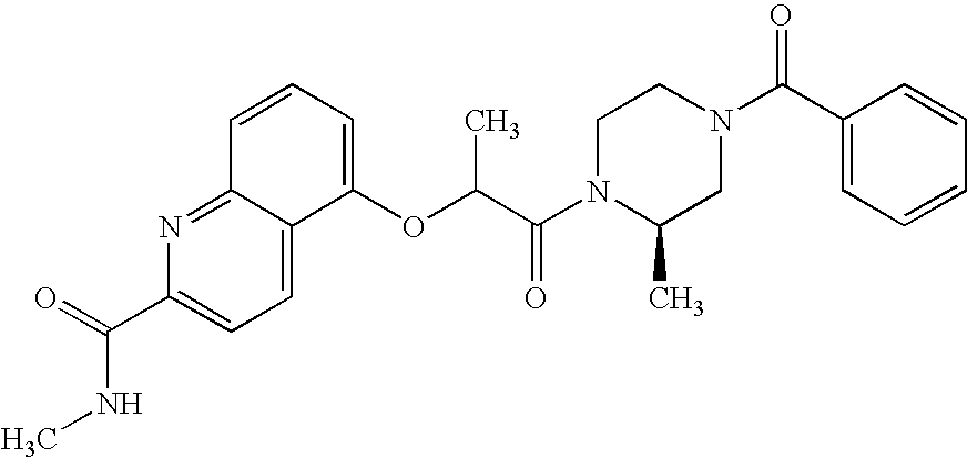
C1=C2C(=NC(C(NC)=O)=C1)C=CC=C2OC(C)C(=O)N1C(C)CN(C(=O)C2=CC=CC=C2)CC1
